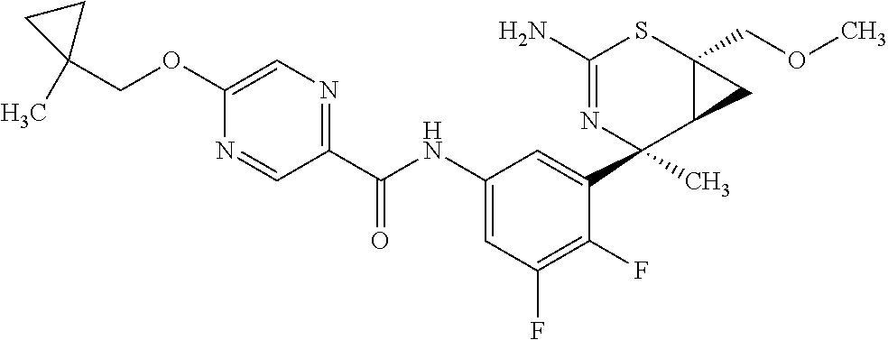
N1=CC(C(NC2=CC(F)=C(F)C(C3(C)C4C(COC)(SC(N)=N3)C4)=C2)=O)=NC=C1OCC1(C)CC1
